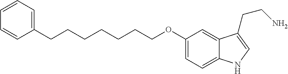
C1=CC=CC=C1CCCCCCCOC1=CC=C2C(=C1)C(CCN)=CN2
